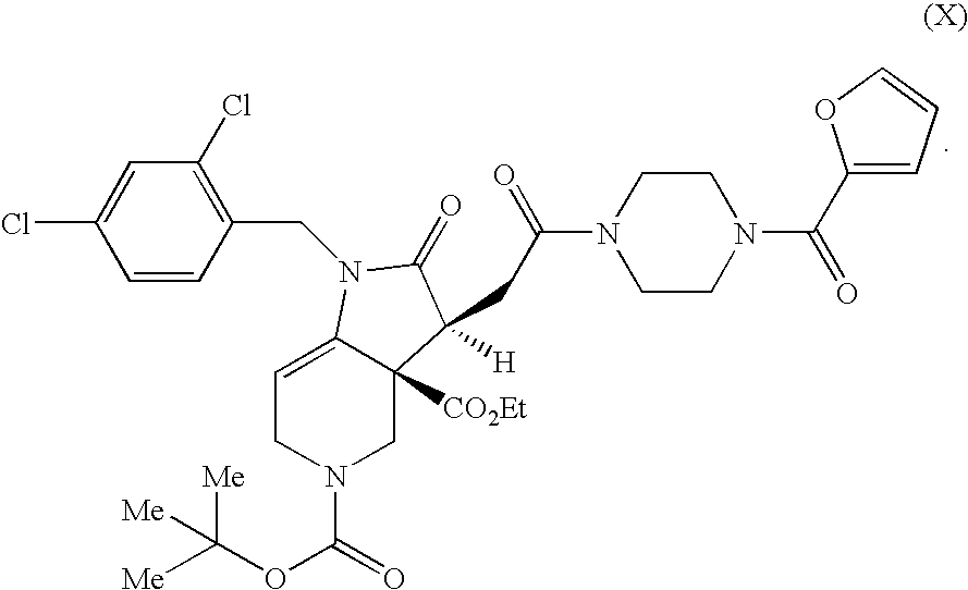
C1(CN2C3=CCN(C(OC([Me])([Me])[Me])=O)CC3([CO2Et])C(CC(=O)N3CCN(C(=O)C4=CC=CO4)CC3)([H])C2=O)=C(Cl)C=C(Cl)C=C1
